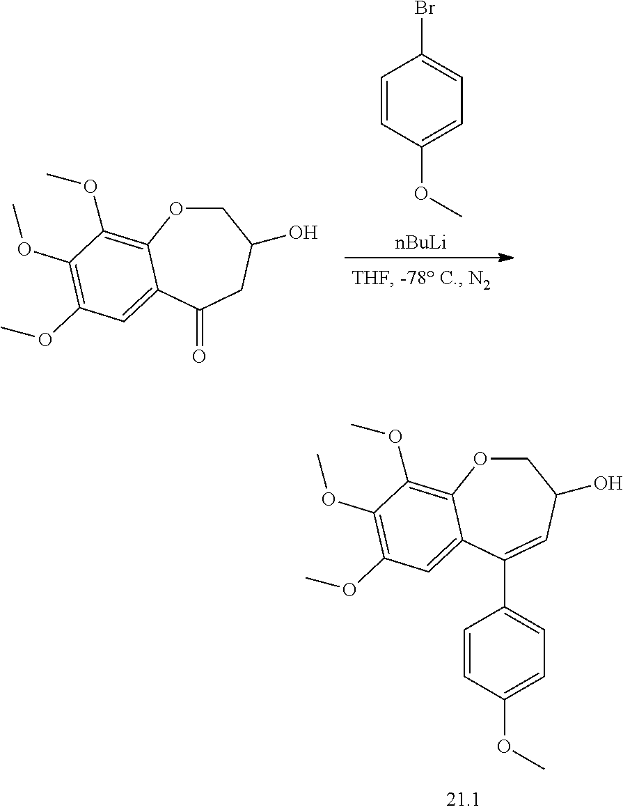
C1OC2=C(OC)C(OC)=C(OC)C=C2C(=O)CC1O.[nBuLi].C1=CC(OC)=CC=C1Br.C1OC2=C(OC)C(OC)=C(OC)C=C2C(C2=CC=C(OC)C=C2)=CC1O
